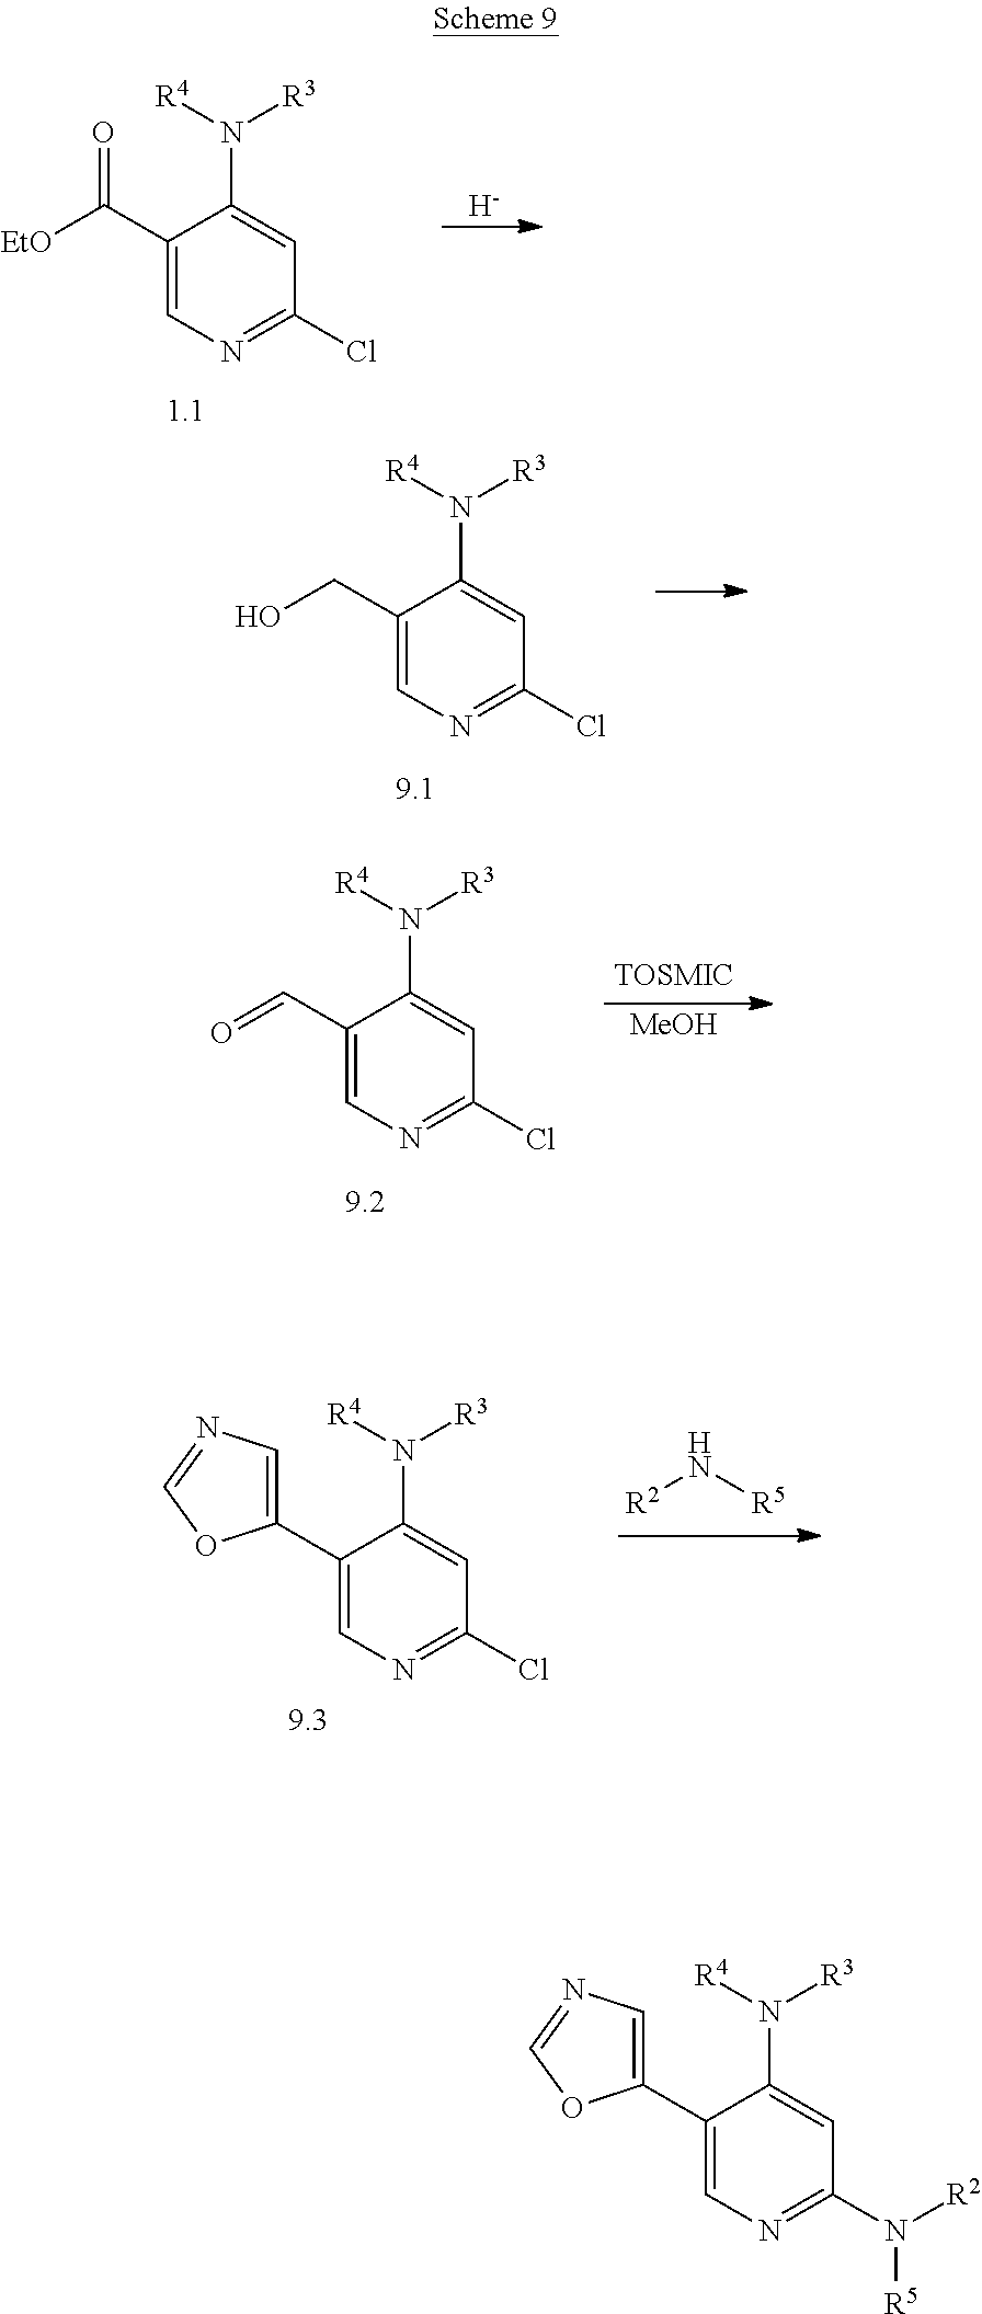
C1(C2=CN=CO2)=CN=C(Cl)C=C1N([R4])[R3].[R2]N[R5].C1(C(=O)[EtO])=CN=C(Cl)C=C1N([R4])[R3].[H].C1(CO)=CN=C(Cl)C=C1N([R4])[R3].C1(C=O)=CN=C(Cl)C=C1N([R4])[R3].[MeOH].C1(C2=CN=CO2)=CN=C(N([R2])[R5])C=C1N([R4])[R3]
